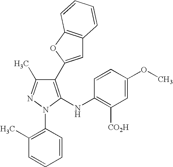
C1(C2=CC3=C(O2)C=CC=C3)=C(NC2=C([CO2H])C=C(OC)C=C2)N(C2=C(C)C=CC=C2)N=C1C
